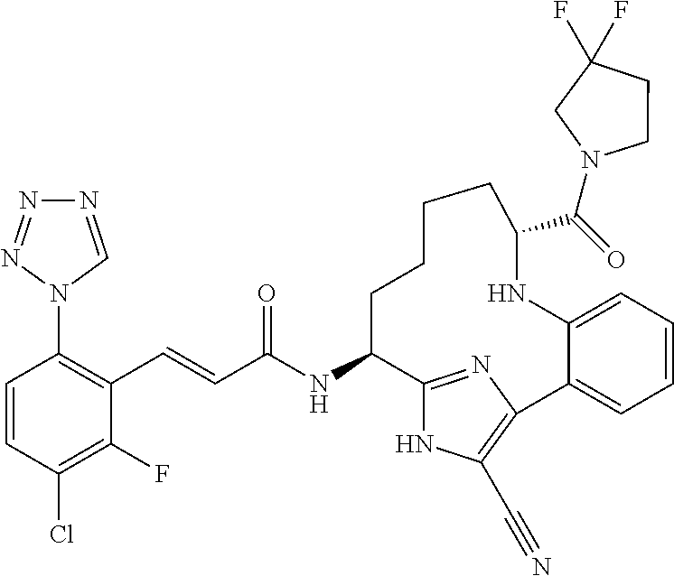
C(C(NC1C2=NC(=C(C#N)N2)C2=CC=CC=C2NC(C(=O)N2CCC(F)(F)C2)CCCC1)=O)=CC1=C(N2C=NN=N2)C=CC(Cl)=C1F
